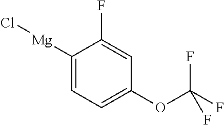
[Mg](C1=CC=C(OC(F)(F)F)C=C1F)Cl
